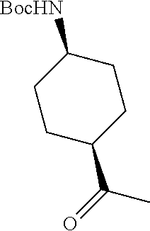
[BocHN]C1CCC(C(C)=O)CC1
